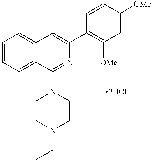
C1=CC=C2C(=C1)C=C(C1=C([OMe])C=C([OMe])C=C1)N=C2N1CCN(CC)CC1.[2HCl]
